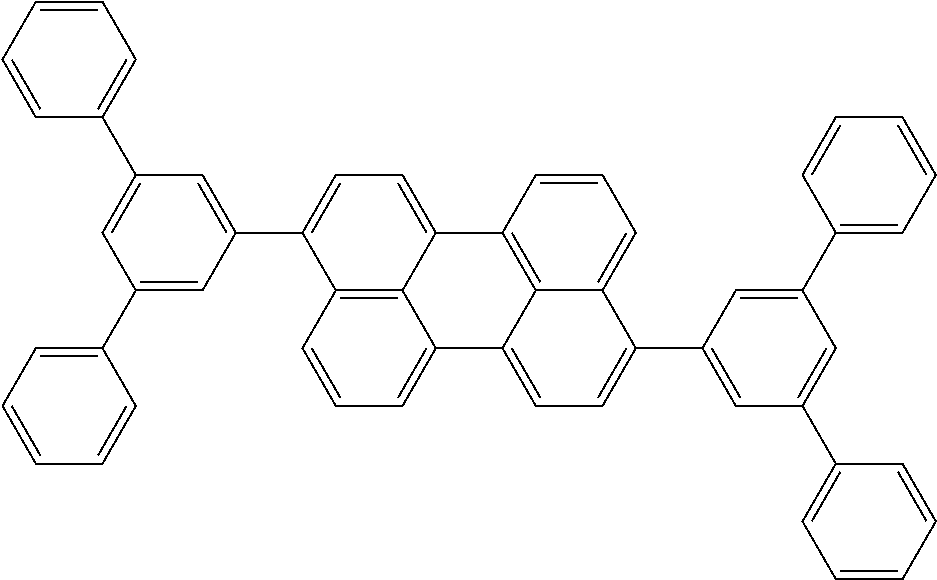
C12=CC=CC3=C1C(=CC=C3C1=CC(C3=CC=CC=C3)=CC(C3=CC=CC=C3)=C1)C1=C3C2=CC=C(C2=CC(C4=CC=CC=C4)=CC(C4=CC=CC=C4)=C2)C3=CC=C1
